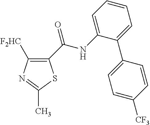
C1([F2HC])=C(C(=O)NC2=CC=CC=C2C2=CC=C([CF3])C=C2)SC(C)=N1
